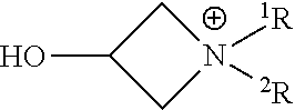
C1[N+]([1R])([2R])CC1O
